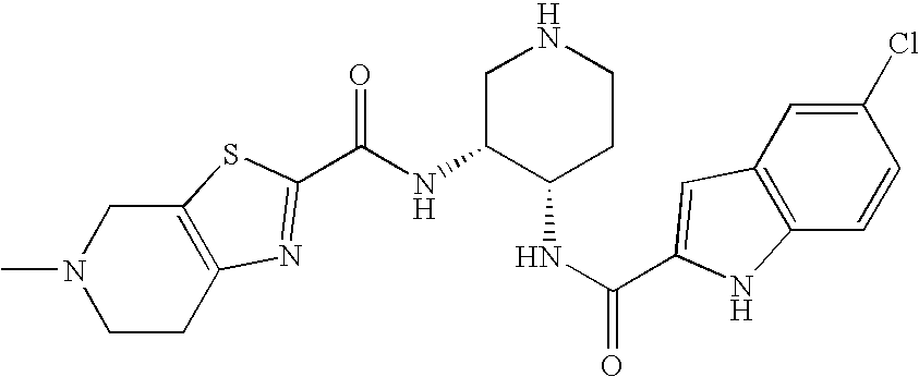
C12=C(CCN(C)C1)N=C(C(NC1C(NC(=O)C3=CC4=C(C=CC(Cl)=C4)N3)CCNC1)=O)S2
